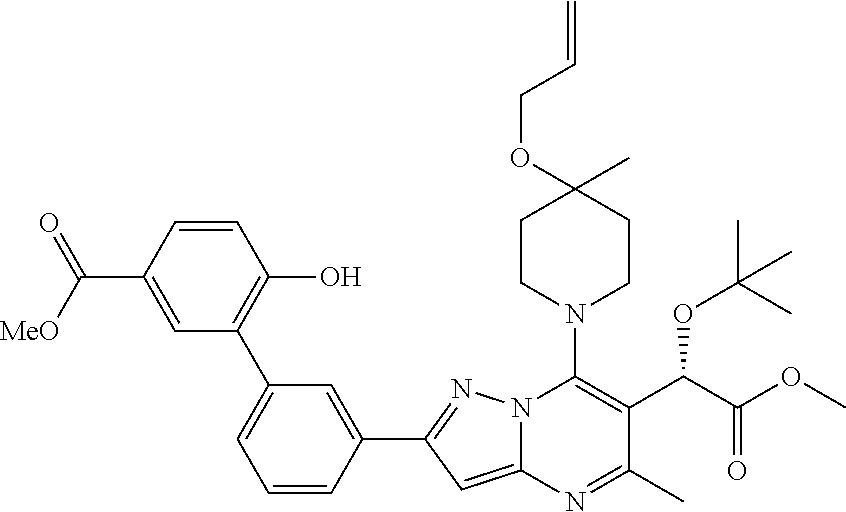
C1CN(C2=C(C(C(OC)=O)OC(C)(C)C)C(C)=NC3=CC(C4=CC(C5=C(O)C=CC(C(=O)[MeO])=C5)=CC=C4)=NN23)CCC1(C)OCC=C
